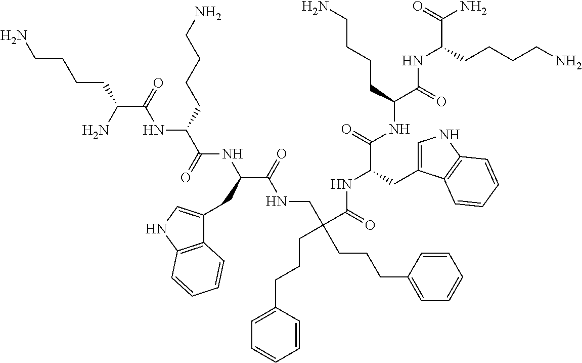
C(C(=O)NCC(CCCC1=CC=CC=C1)(C(=O)NC(C(=O)NC(C(=O)NC(C(=O)N)CCCCN)CCCCN)CC1=CNC2=C1C=CC=C2)CCCC1=CC=CC=C1)(NC(C(NC(C(N)CCCCN)=O)CCCCN)=O)CC1=CNC2=C1C=CC=C2
